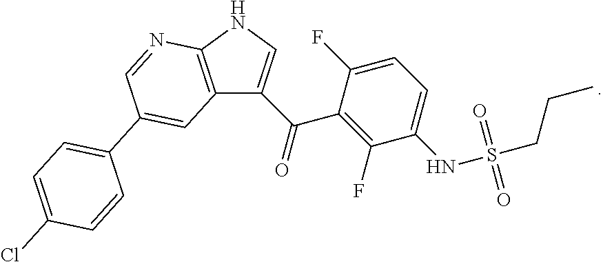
C12=C(NC=C1C(=O)C1=C(F)C(NS(CCC)(=O)=O)=CC=C1F)N=CC(C1=CC=C(Cl)C=C1)=C2
